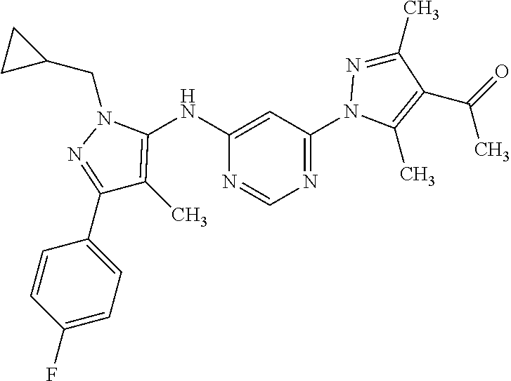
C1(F)=CC=C(C2=NN(CC3CC3)C(NC3=CC(N4N=C(C)C(C(=O)C)=C4C)=NC=N3)=C2C)C=C1
